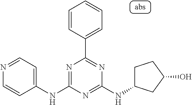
C1(NC2=NC(C3=CC=CC=C3)=NC(NC3CCC(O)C3)=N2)=CC=NC=C1
